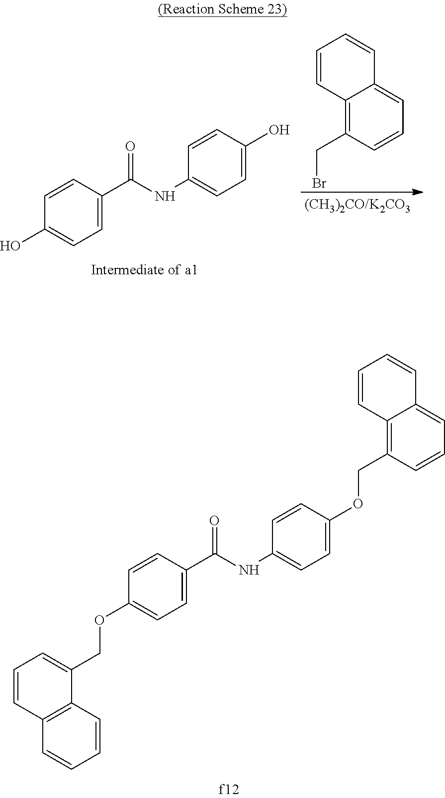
C1=CC(C(NC2=CC=C(O)C=C2)=O)=CC=C1O.BrCC1=C2C(=CC=C1)C=CC=C2.C1=CC(C(=O)NC2=CC=C(OCC3=C4C(=CC=C3)C=CC=C4)C=C2)=CC=C1OCC1=CC=CC2=C1C=CC=C2
